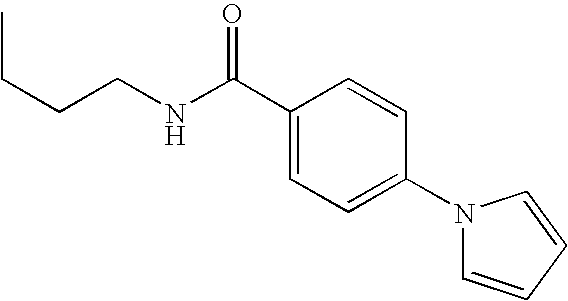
CCCCNC(C1=CC=C(N2C=CC=C2)C=C1)=O
